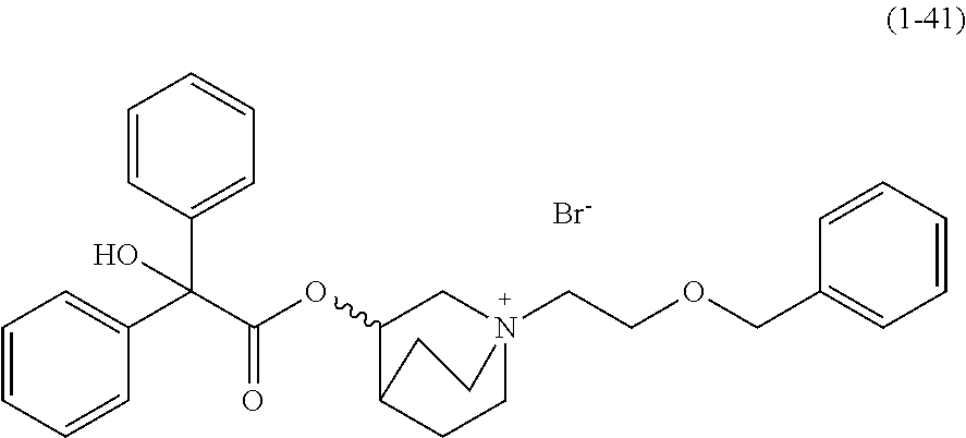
[Br-].C1CC2C(OC(C(C3=CC=CC=C3)(C3=CC=CC=C3)O)=O)CN1(CCOCC1=CC=CC=C1)CC2
